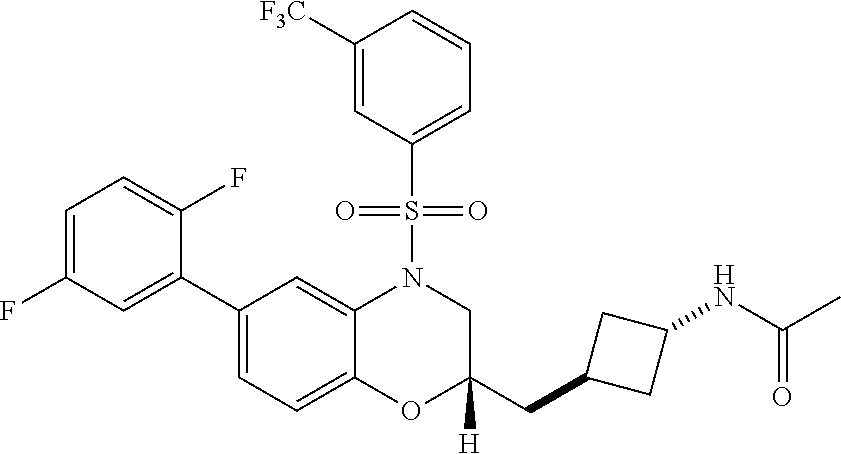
C1=C(F)C=C(C2=CC=C3C(=C2)N(S(C2=CC=CC([F3C])=C2)(=O)=O)CC(CC2CC(NC(C)=O)C2)([H])O3)C(F)=C1
